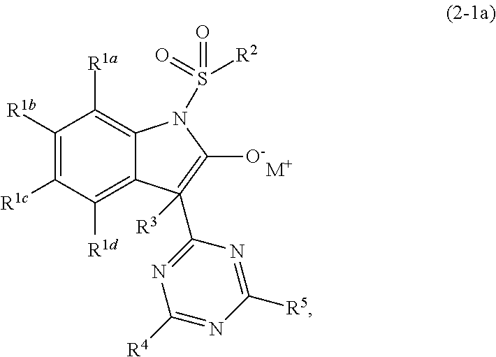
C1([R1b])=C([R1c])C([R1d])=C2C(=C1[R1a])N(S(=O)([R2])=O)C([O-])=C2([R3])C1=NC([R4])=NC([R5])=N1.[M+]
